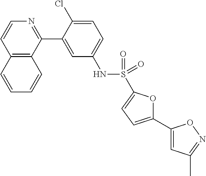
C12=C(C(C3=CC(NS(=O)(=O)C4=CC=C(C5=CC(C)=NO5)O4)=CC=C3Cl)=NC=C1)C=CC=C2
